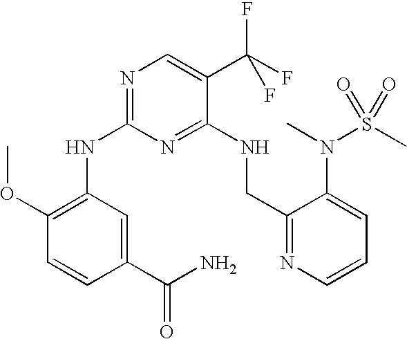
N(C1=NC=C(C(F)(F)F)C(NCC2=NC=CC=C2N(C)S(C)(=O)=O)=N1)C1=C(OC)C=CC(C(N)=O)=C1
